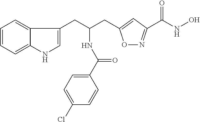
C1=CC=C2C(=C1)C(CC(NC(=O)C1=CC=C(Cl)C=C1)CC1=CC(C(=O)NO)=NO1)=CN2
